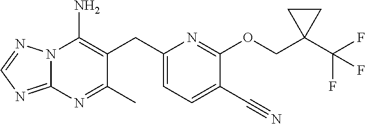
N12C(=NC=N1)N=C(C)C(CC1=CC=C(C#N)C(OCC3(C(F)(F)F)CC3)=N1)=C2N
